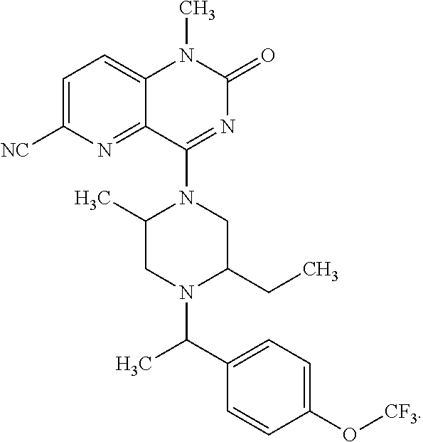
C1=CC(O[CF3])=CC=C1C(C)N1CC(C)N(C2=NC(=O)N(C)C3=CC=C([NC])N=C32)CC1CC
